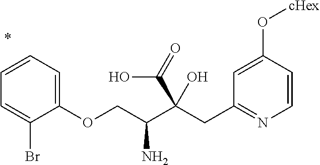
C1=CC(O[cHex])=CC(CC(C(COC2=CC=CC=C2Br)N)(C(=O)O)O)=N1
